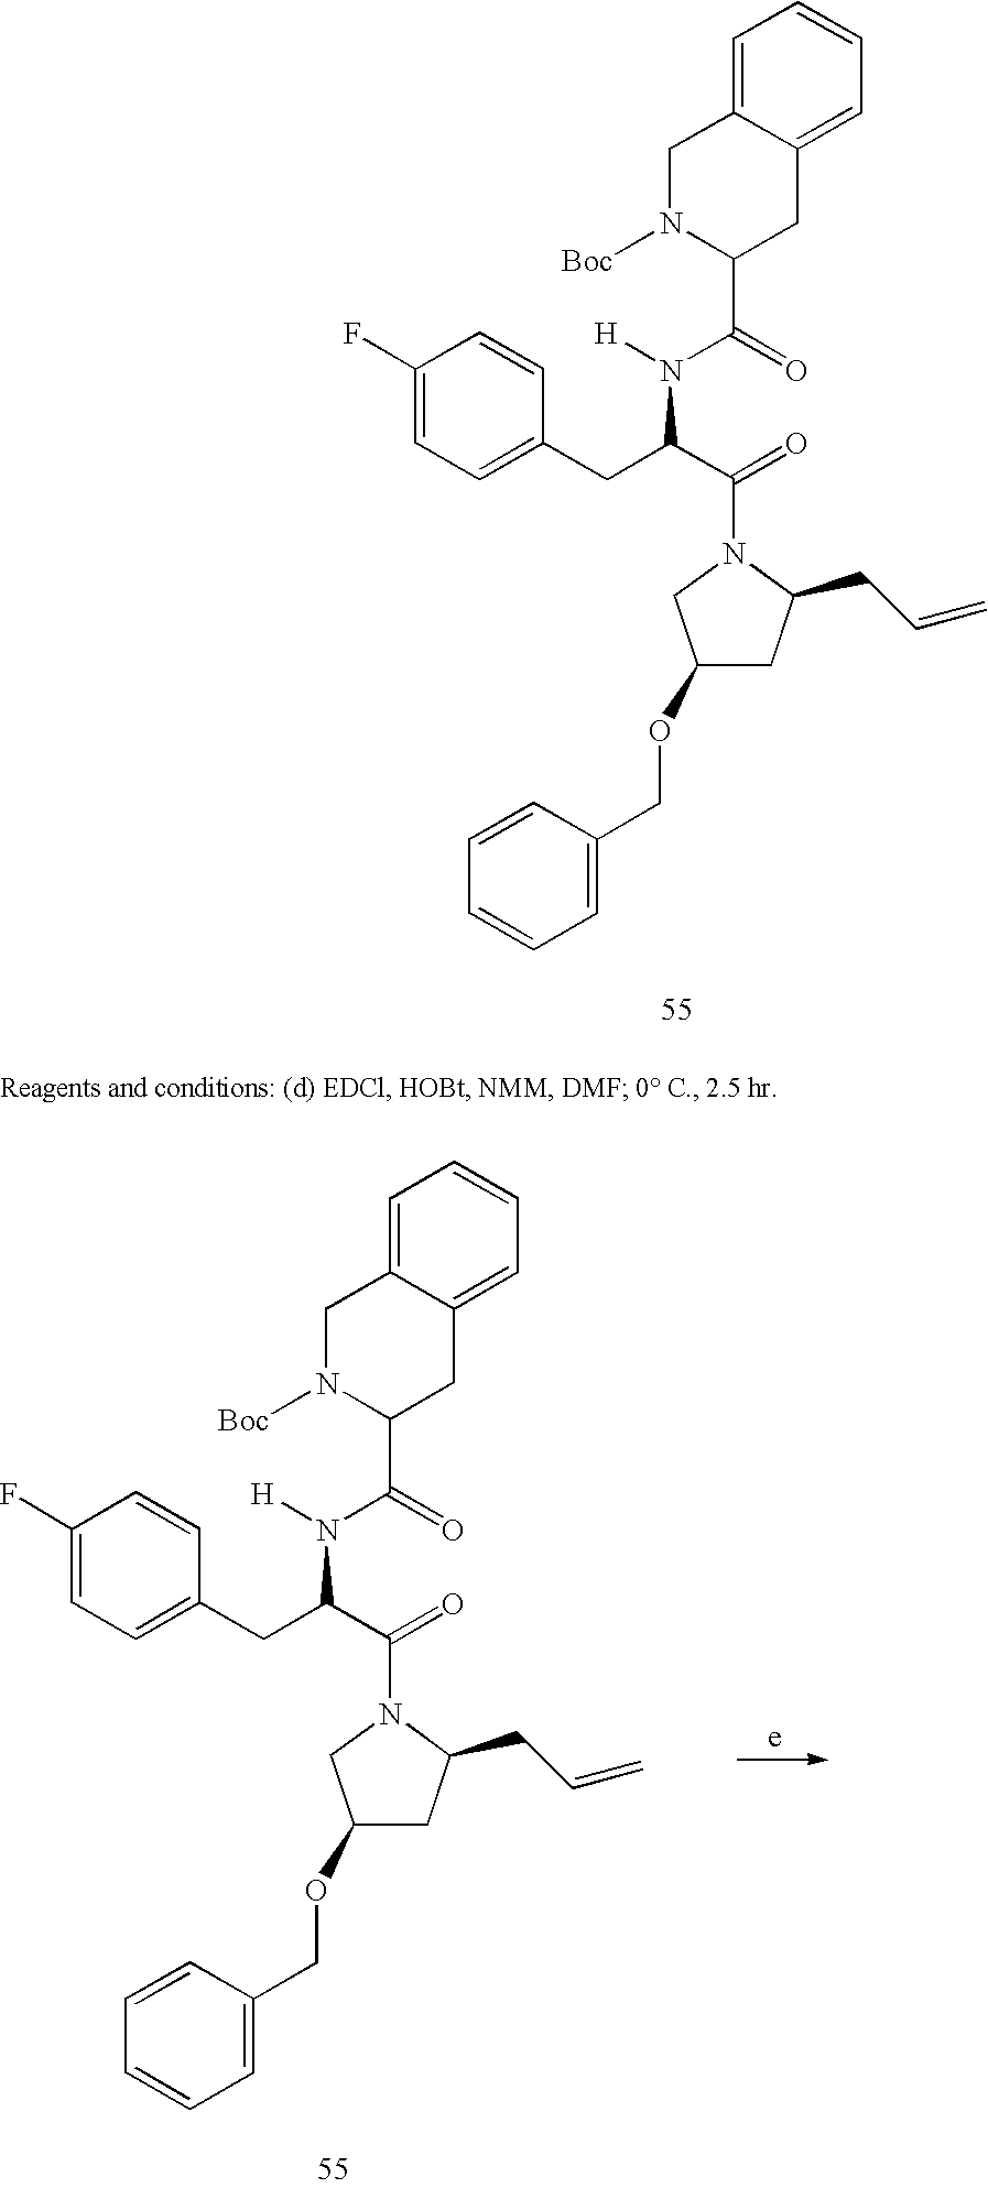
C1=C2C(=CC=C1)CC(C(N(C(CC1=CC=C(F)C=C1)C(N1CC(OCC3=CC=CC=C3)CC1CC=C)=O)[H])=O)N([Boc])C2.C1=C2C(=CC=C1)CC(C(N(C(CC1=CC=C(F)C=C1)C(N1CC(OCC3=CC=CC=C3)CC1CC=C)=O)[H])=O)N([Boc])C2
